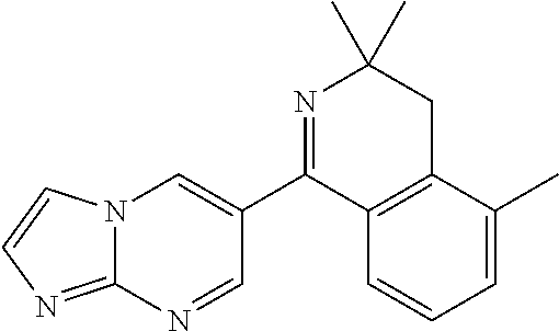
N12C(=NC=C1)N=CC(C1=NC(C)(C)CC3=C1C=CC=C3C)=C2
